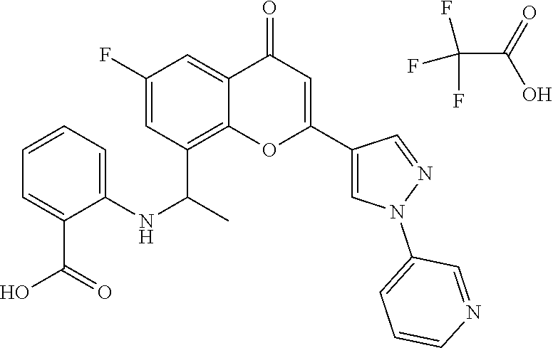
FC(F)(F)C(=O)O.C12=C(C(C)NC3=CC=CC=C3C(O)=O)C=C(F)C=C1C(=O)C=C(C1=CN(C3=CC=CN=C3)N=C1)O2
